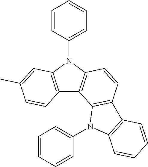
C12=C(N(C3=CC=CC=C3)C3=C1C1=C(C=C3)C3=C(N1C1=CC=CC=C1)C=CC=C3)C=C(C)C=C2
